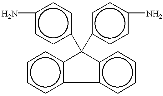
c1cc(C2(c3ccc(N)cc3)c3c(cccc3)-c3ccccc32)ccc1N
